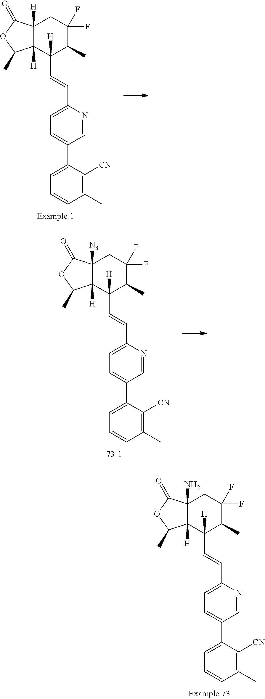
C12(N)C([H])(C([H])(C=CC3=CC=C(C4=CC=CC(C)=C4[CN])C=N3)C(C)C(F)(F)C1)C(C)OC2=O.C12([H])C([H])(C([H])(C=CC3=CC=C(C4=CC=CC(C)=C4[CN])C=N3)C(C)C(F)(F)C1)C(C)OC2=O.C12([N3])C([H])(C([H])(C=CC3=CC=C(C4=CC=CC(C)=C4[CN])C=N3)C(C)C(F)(F)C1)C(C)OC2=O
